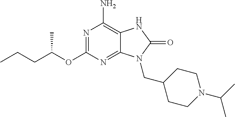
N1=C(OC(CCC)C)N=C2C(=C1N)NC(=O)N2CC1CCN(C(C)C)CC1
